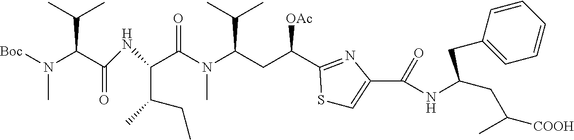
[Boc]N(C(C(NC(C(N(C(CC([OAc])C1=NC(C(=O)NC(CC(C)[COOH])CC2=CC=CC=C2)=CS1)C(C)C)C)=O)C(CC)C)=O)C(C)C)C
